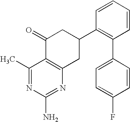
C1(C)=NC(N)=NC2=C1C(=O)CC(C1=C(C3=CC=C(F)C=C3)C=CC=C1)C2
